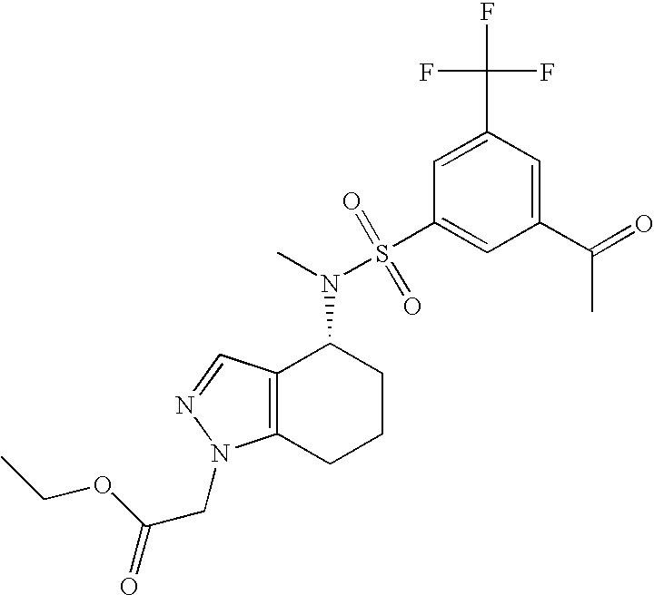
C1(C(C)=O)=CC(C(F)(F)F)=CC(S(N(C)C2C3=C(CCC2)N(CC(=O)OCC)N=C3)(=O)=O)=C1
